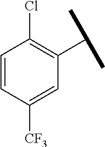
C1=CC([CF3])=CC(C(C)C)=C1Cl
